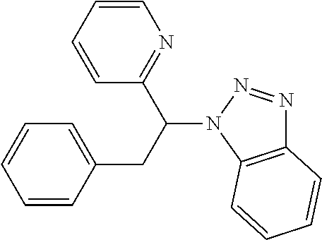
C(C(C1=NC=CC=C1)N1C2=C(N=N1)C=CC=C2)C1=CC=CC=C1
